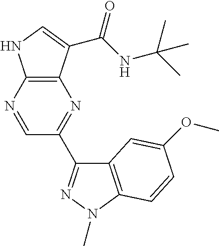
C12=C(C(C(NC(C)(C)C)=O)=CN1)N=C(C1=NN(C)C3=C1C=C(OC)C=C3)C=N2
